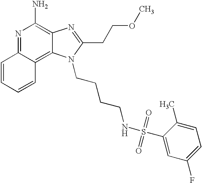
N1=C2C(=C3C(=C1N)N=C(CCOC)N3CCCCNS(=O)(=O)C1=CC(F)=CC=C1C)C=CC=C2
